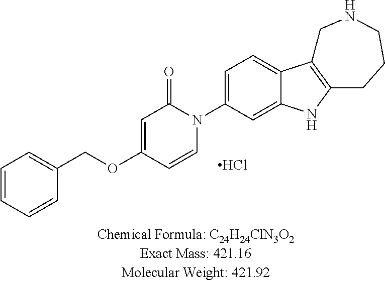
C1=CC=CC(COC2=CC(=O)N(C3=CC=C4C(=C3)NC3=C4CNCCC3)C=C2)=C1.Cl
